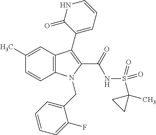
C1(C)=CC2=C(C=C1)N(CC1=CC=CC=C1F)C(C(=O)NS(C1(C)CC1)(=O)=O)=C2C1=CC=CNC1=O
